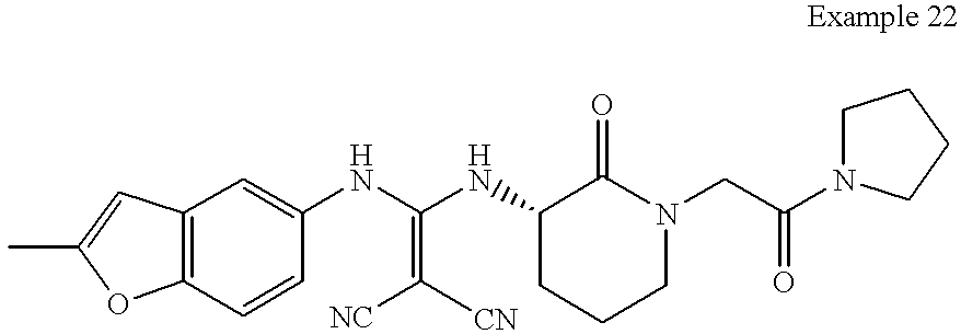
C(=C(NC1=CC2=C(C=C1)OC(C)=C2)NC1C(=O)N(CC(=O)N2CCCC2)CCC1)([NC])[CN]
